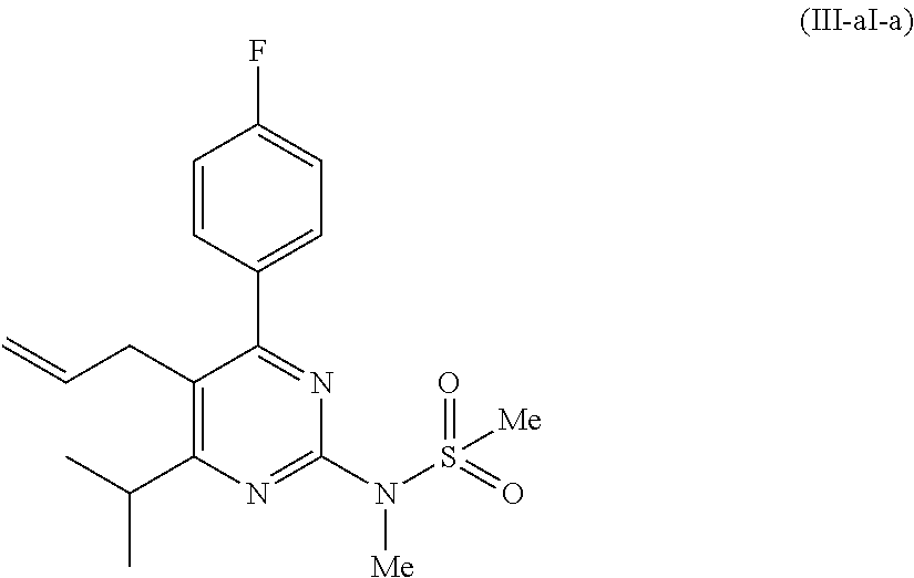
C1(CC=C)=C(C(C)C)N=C(N(S(=O)(=O)[Me])[Me])N=C1C1=CC=C(F)C=C1
